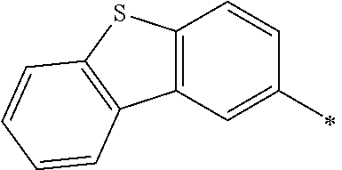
C12=C(C=C(C)C=C1)C1=C(S2)C=CC=C1
